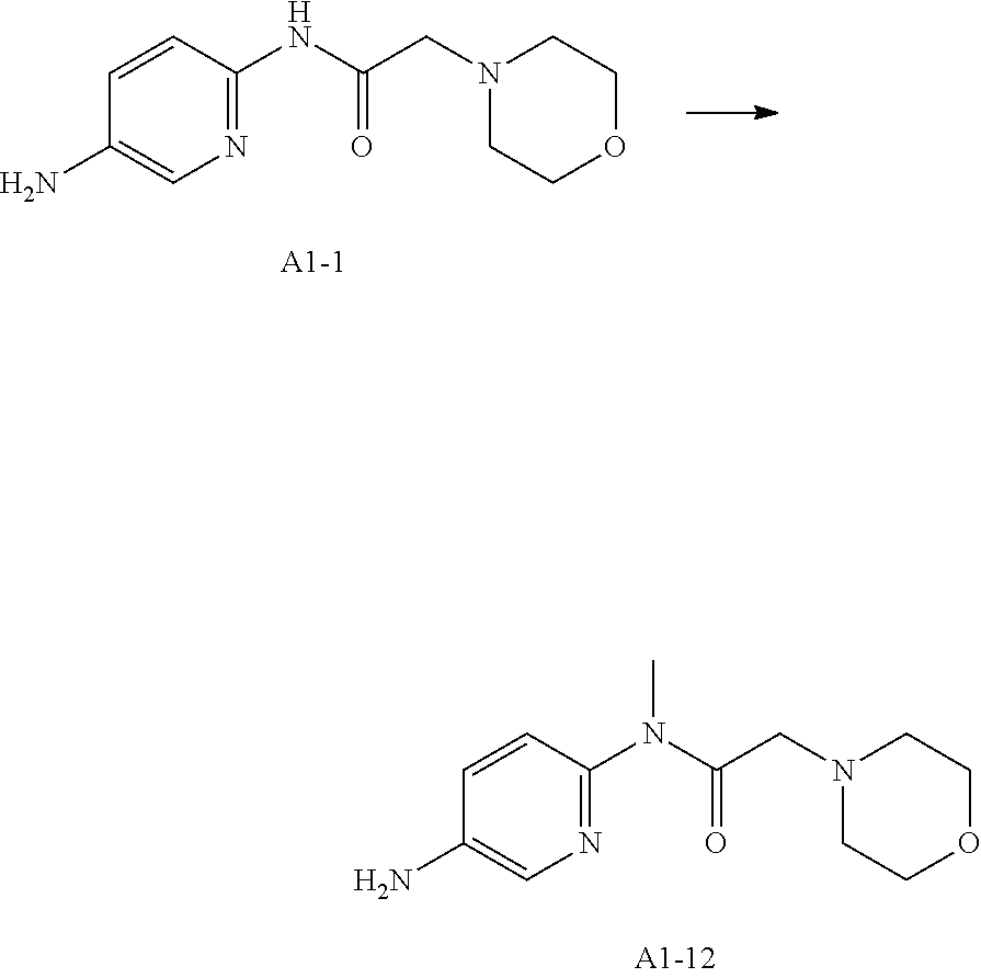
C1=CC(NC(CN2CCOCC2)=O)=NC=C1N.C1=CC(N(C(CN2CCOCC2)=O)C)=NC=C1N
